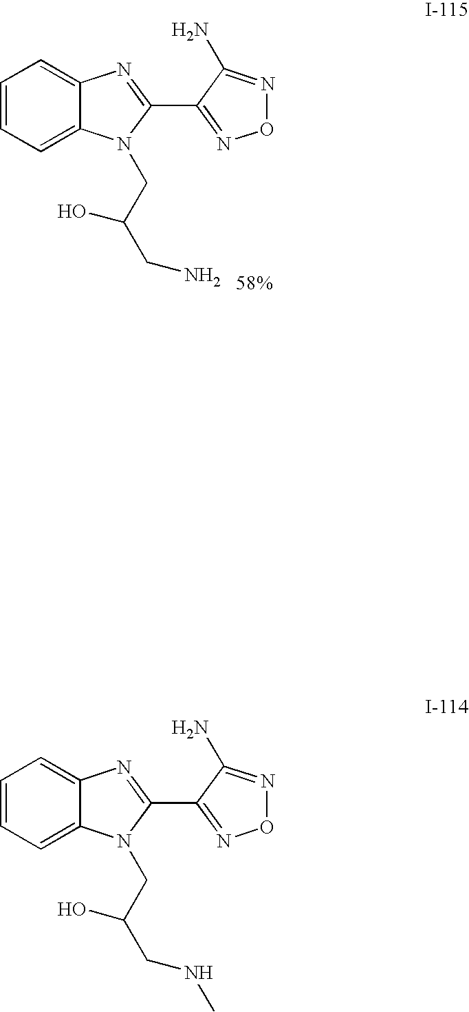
C1=CC=C2C(=C1)N=C(C1=NON=C1N)N2CC(CNC)O.C1=CC=C2C(=C1)N=C(C1=NON=C1N)N2CC(CN)O
